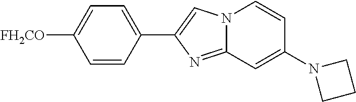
C1(C2=CN3C(=N2)C=C(N2CCC2)C=C3)=CC=C([FH2CO])C=C1
